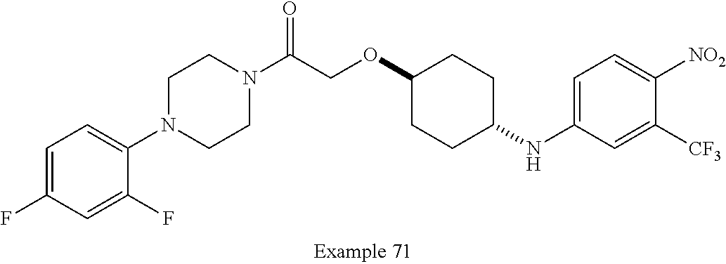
C1=C(F)C=C(F)C(N2CCN(C(COC3CCC(NC4=CC=C([NO2])C([CF3])=C4)CC3)=O)CC2)=C1
